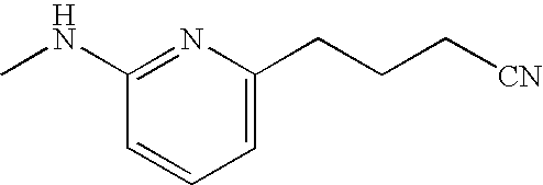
CNC1=NC(CCC[CN])=CC=C1
